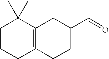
C1CCC2=C(C1(C)C)CC(C=O)CC2
